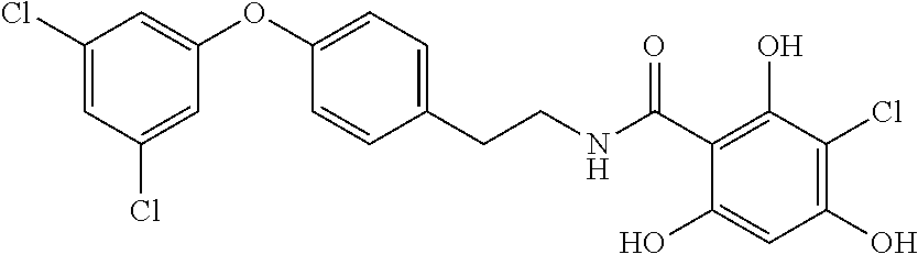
C1(Cl)=CC(Cl)=CC(OC2=CC=C(CCNC(C3=C(O)C(Cl)=C(O)C=C3O)=O)C=C2)=C1
